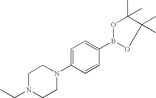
C1N(CC)CCN(C2=CC=C(B3OC(C)(C)C(C)(C)O3)C=C2)C1
